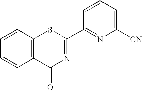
C1=CC=C([CN])N=C1C1=NC(=O)C2=C(S1)C=CC=C2
